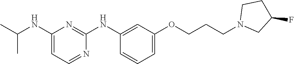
C1(NC(C)C)=CC=NC(NC2=CC(OCCCN3CC(F)CC3)=CC=C2)=N1
